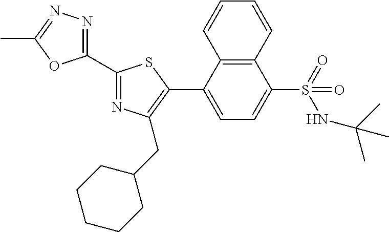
C1(C2=NC(CC3CCCCC3)=C(C3=CC=C(S(=O)(NC(C)(C)C)=O)C4=C3C=CC=C4)S2)=NN=C(C)O1
